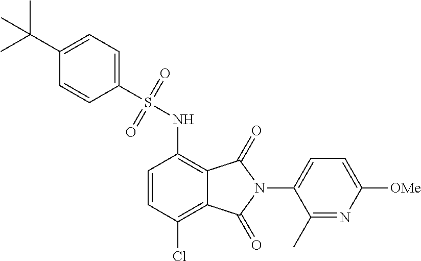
C1=CC(Cl)=C2C(=C1NS(C1=CC=C(C(C)(C)C)C=C1)(=O)=O)C(=O)N(C1=CC=C([OMe])N=C1C)C2=O
